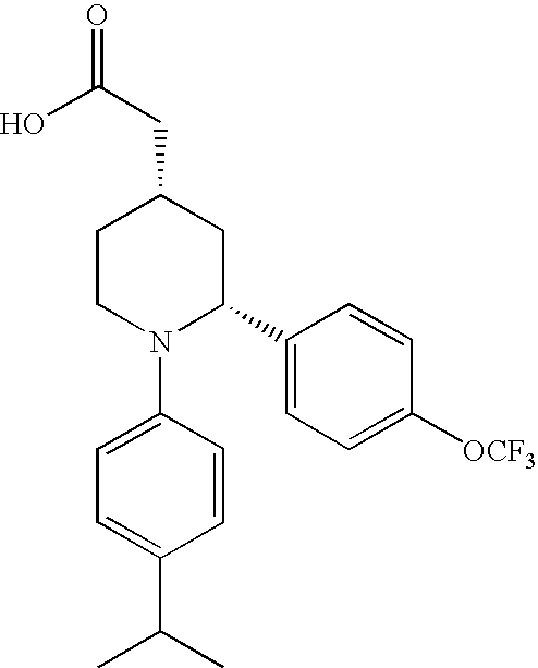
OC(CC1CCN(C2=CC=C(C(C)C)C=C2)C(C2=CC=C([OCF3])C=C2)C1)=O
